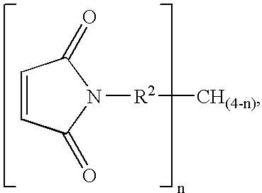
C1=CC(=O)N([R2][CH(4-n)])C1=O
